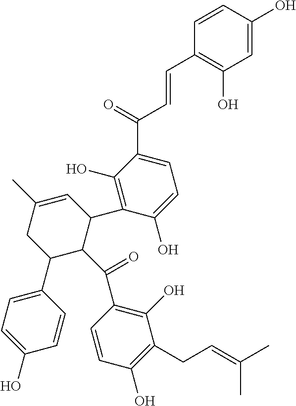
C1=C(C2C(C(C3=C(O)C(CC=C(C)C)=C(O)C=C3)=O)C(C3=C(O)C(C(=O)C=CC4=C(O)C=C(O)C=C4)=CC=C3O)C=C(C)C2)C=CC(O)=C1
